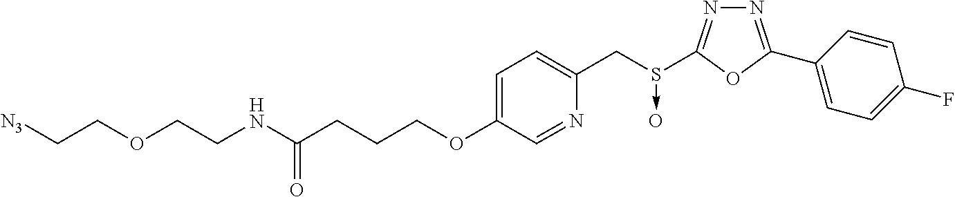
N1=C(C2=CC=C(F)C=C2)OC(S(CC2=CC=C(OCCCC(NCCOCC[N3])=O)C=N2)->O)=N1
